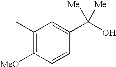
C1(C)=C([MeO])C=CC(C(O)([Me])[Me])=C1
